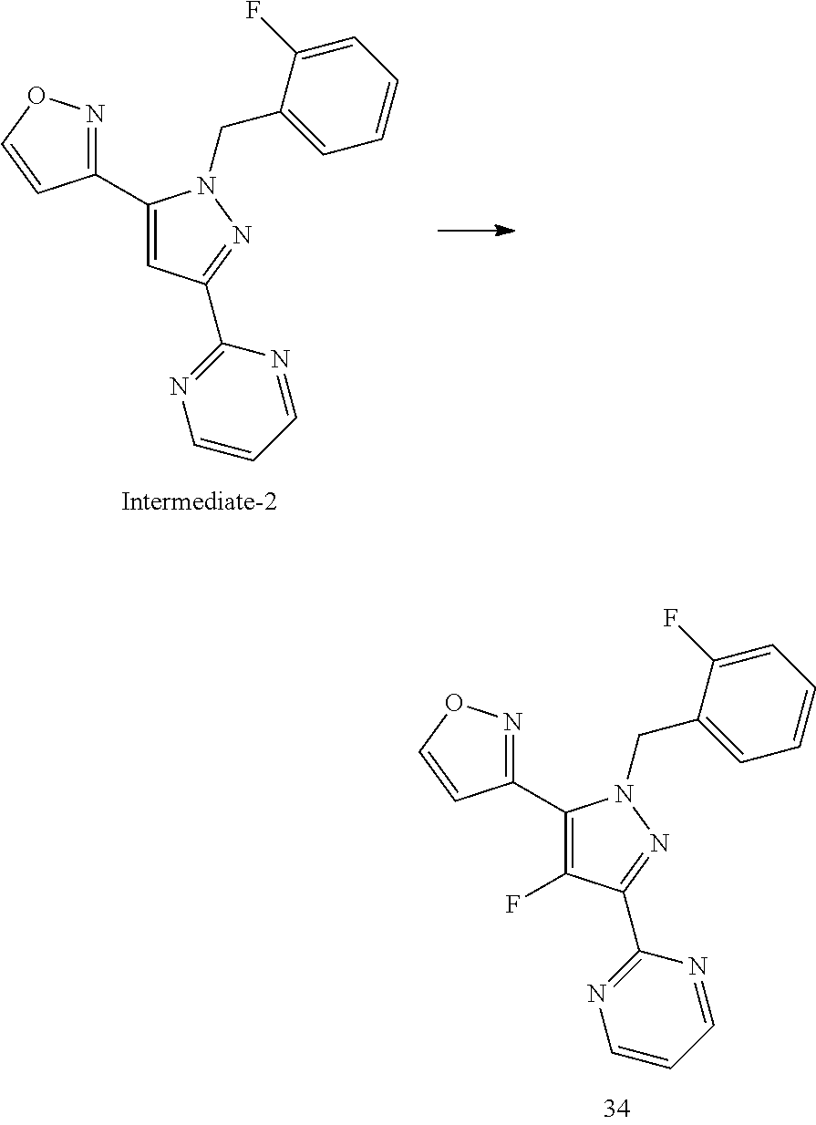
C1(C2=NOC=C2)=C(F)C(C2=NC=CC=N2)=NN1CC1=CC=CC=C1F.C1(C2=NOC=C2)=CC(C2=NC=CC=N2)=NN1CC1=CC=CC=C1F
